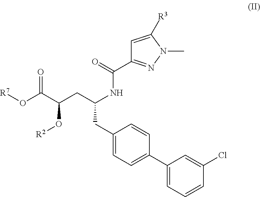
C1=C([R3])N(C)N=C1C(NC(CC(C(O[R7])=O)O[R2])CC1=CC=C(C2=CC=CC(Cl)=C2)C=C1)=O
